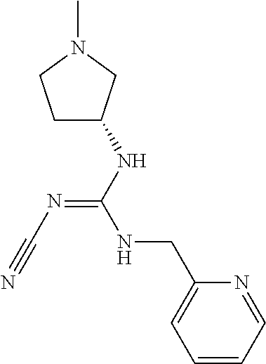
C1C(NC(=NC#N)NCC2=CC=CC=N2)CN(C)C1
